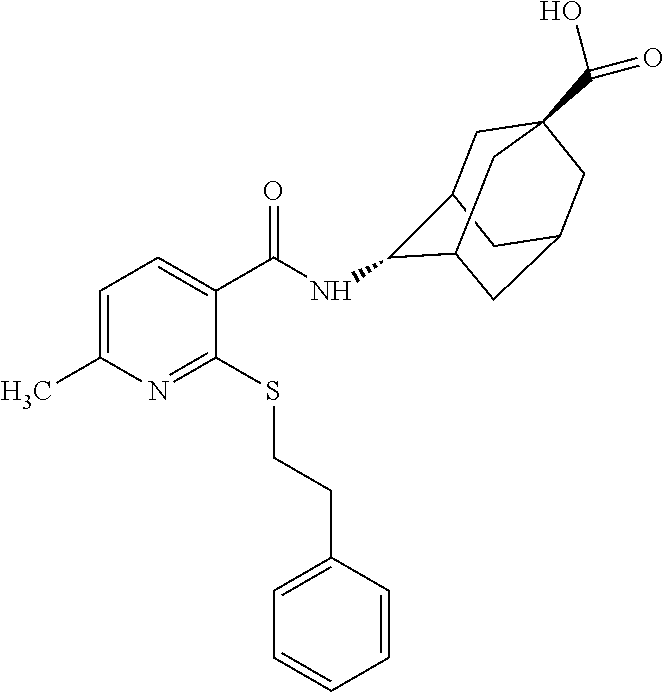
C1=C(C)N=C(SCCC2=CC=CC=C2)C(C(=O)NC2C3CC4(C(O)=O)CC(CC2C4)C3)=C1
